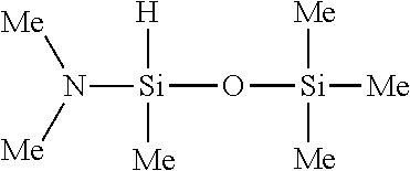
[Si](O[Si]([Me])([Me])[Me])([H])([Me])N([Me])[Me]
